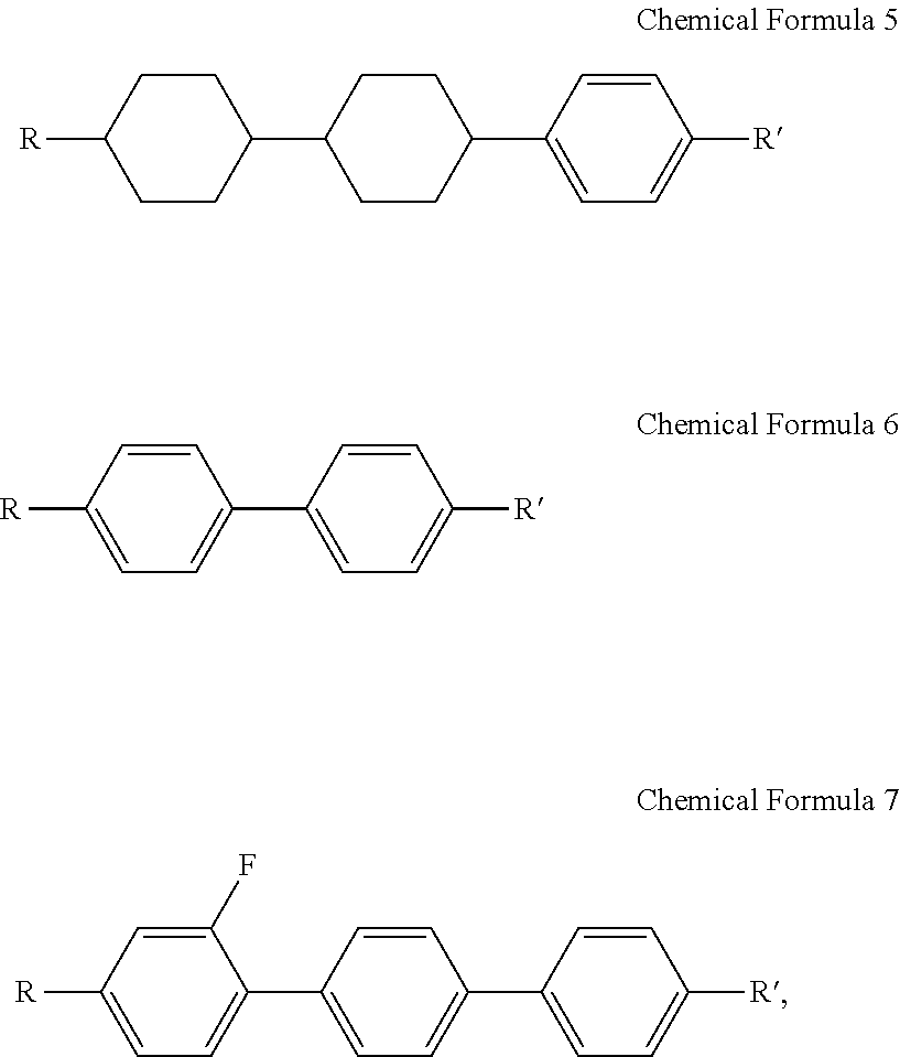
C1([R])CCC(C2CCC(C3=CC=C([R])C=C3)CC2)CC1.C1=CC([R])=CC=C1C1=CC=C([R])C=C1.C1(F)=CC([R])=CC=C1C1=CC=C(C2=CC=C([R])C=C2)C=C1
